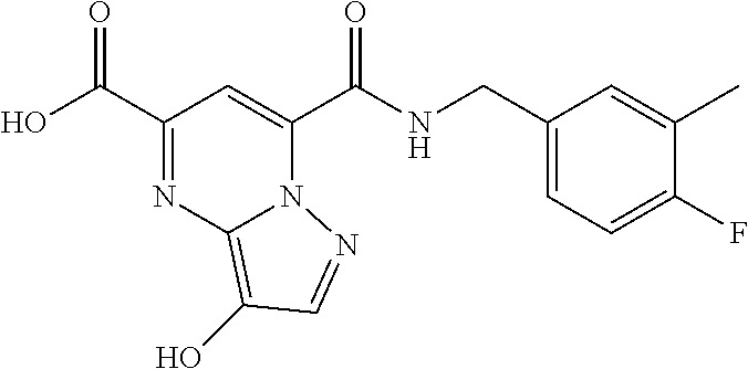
N(C(C1=CC(C(O)=O)=NC2=C(O)C=NN12)=O)CC1=CC=C(F)C(C)=C1
